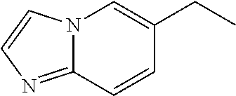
N12C(=NC=C1)C=CC(CC)=C2
